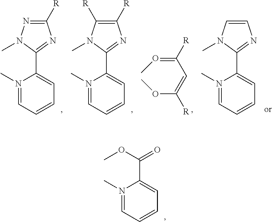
N1(C)=CC=CC=C1C(=O)OC.N1(C)=CC=CC=C1C1=NC([R])=NN1C.N1(C)=CC=CC=C1C1=NC([R])=C([R])N1C.C(=OC)(C=C(OC)[R])[R].N1(C)=CC=CC=C1C1=NC=CN1C
